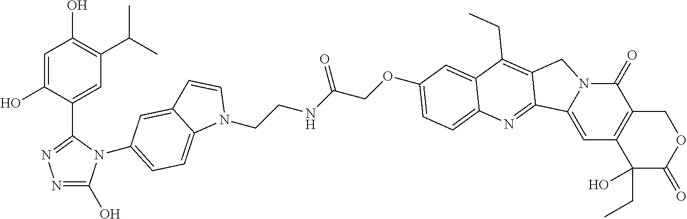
C1=C(O)C(C2=NN=C(O)N2C2=CC=C3C(=C2)C=CN3CCNC(=O)COC2=CC=C3C(=C2)C(CC)=C2CN4C(=O)C5=C(C=C4C2=N3)C(CC)(O)C(=O)OC5)=CC(C(C)C)=C1O
